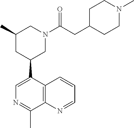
C1=C(C2CN(C(CC3CCN(C)CC3)=O)CC(C)C2)C2=C(C(C)=N1)N=CC=C2
